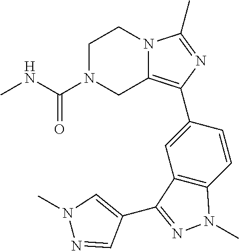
C1N(C(NC)=O)CC2=C(C3=CC4=C(C=C3)N(C)N=C4C3=CN(C)N=C3)N=C(C)N2C1
